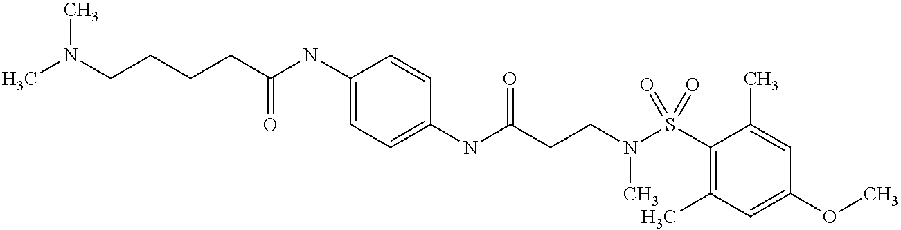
C1(NC(CCN(S(C2=C(C)C=C(OC)C=C2C)(=O)=O)C)=O)=CC=C(NC(CCCCN(C)C)=O)C=C1
